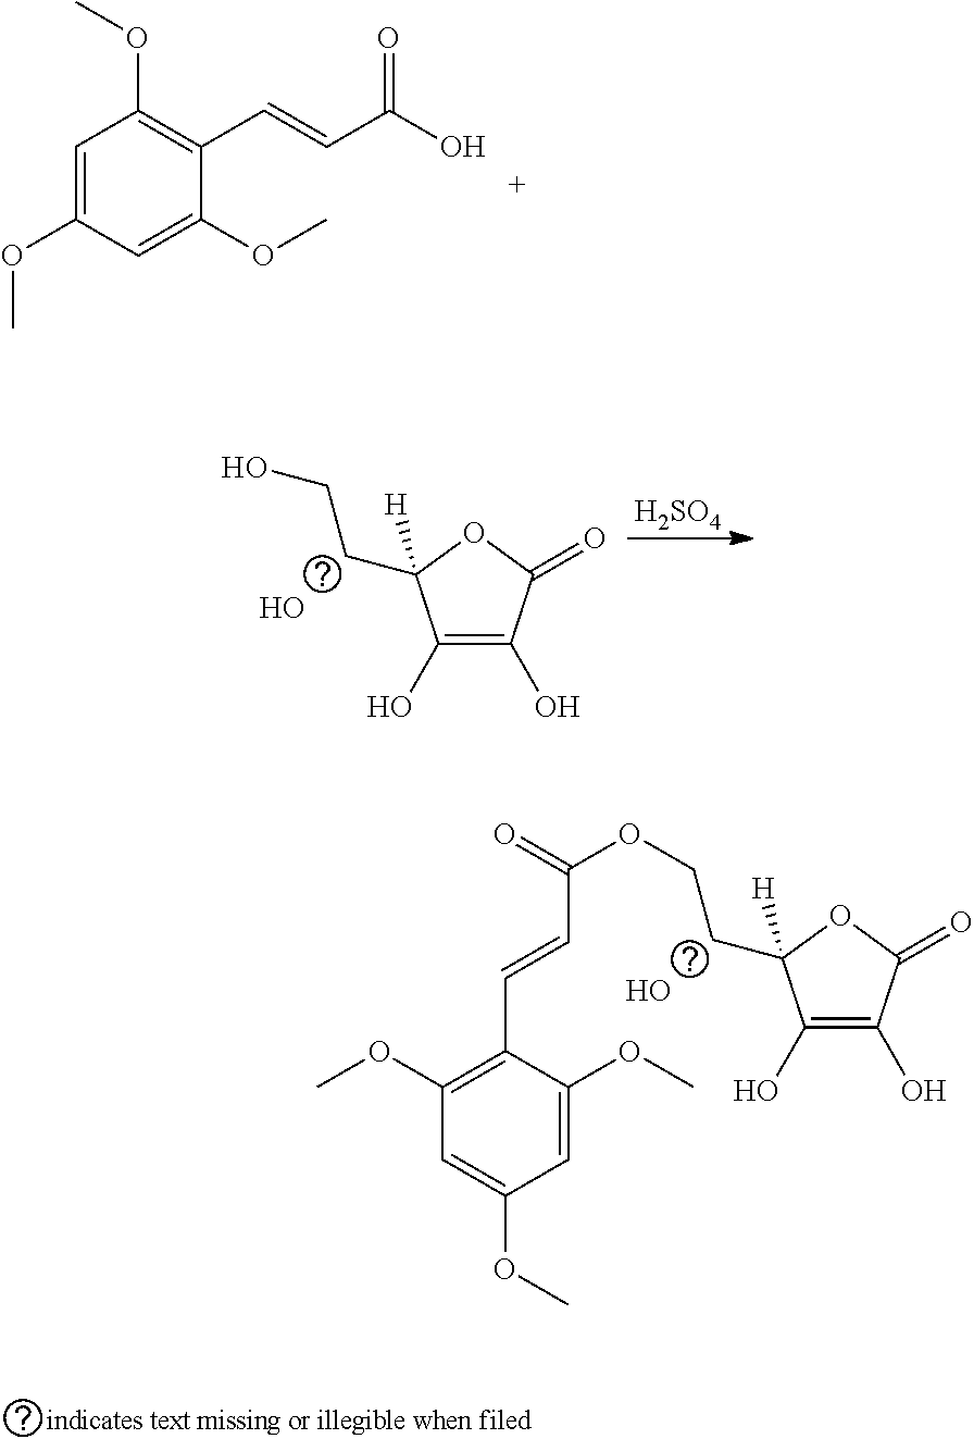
C1(O)=C(O)C(=O)OC1(CCO)[H].[H2SO4].O.C1(O)=C(O)C(=O)OC1(CCOC(=O)C=CC1=C(OC)C=C(OC)C=C1OC)[H].O.C1=C(OC)C=C(OC)C(C=CC(O)=O)=C1OC
